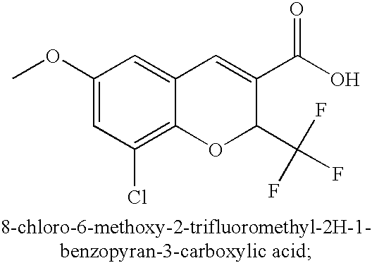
C1=C(OC)C=C2C(=C1Cl)OC(C(F)(F)F)C(C(O)=O)=C2
